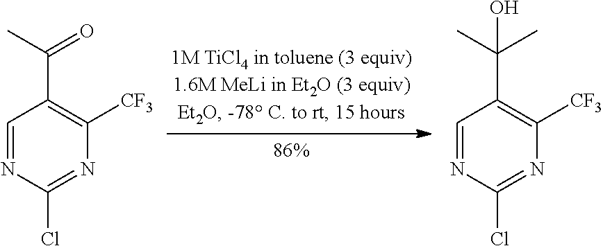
C1=NC(Cl)=NC([CF3])=C1C(C)=O.C1=NC(Cl)=NC([CF3])=C1C(C)(O)C
